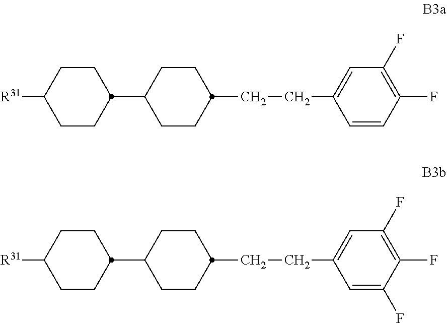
[R31]C1CCC(C2CCC(CCC3=CC(F)=C(F)C=C3)CC2)CC1.[R31]C1CCC(C2CCC(CCC3=CC(F)=C(F)C(F)=C3)CC2)CC1
